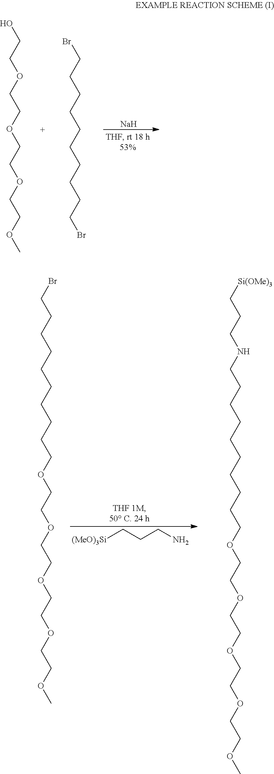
[Na].OCCOCCOCCOCCOC.BrCCCCCCCCCCBr.NCCC[(MeO)3Si].C(CCCCCCCOCCOCCOCCOCCOC)CCBr.C(NCCCCCCCCCCOCCOCCOCCOCCOC)CC[Si(OMe)3]
